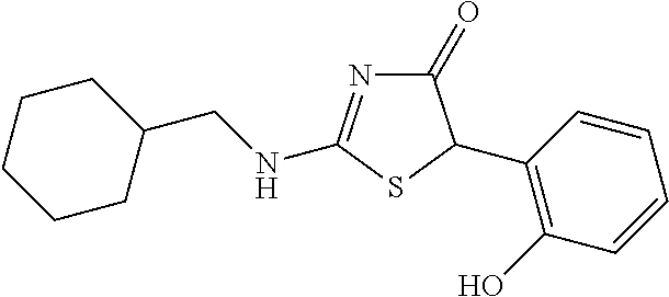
C1(=O)N=C(NCC2CCCCC2)SC1C1=C(O)C=CC=C1
